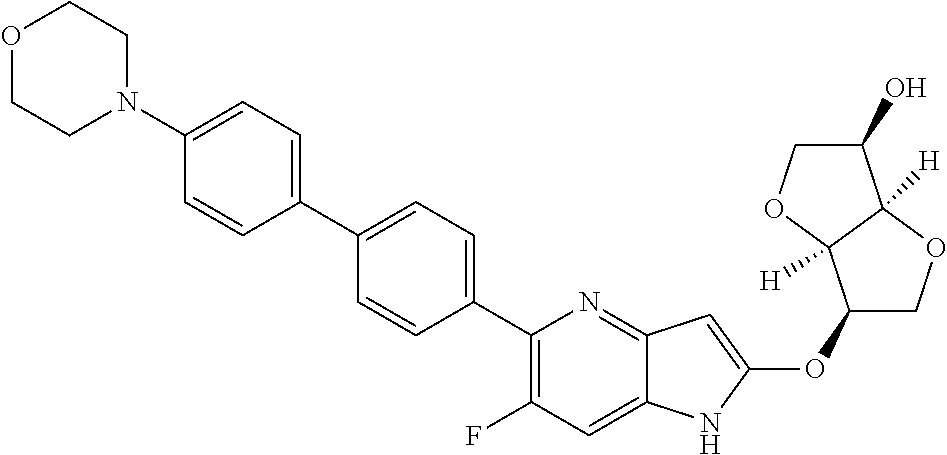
C1(OC2=CC3=NC(C4=CC=C(C5=CC=C(N6CCOCC6)C=C5)C=C4)=C(F)C=C3N2)COC2([H])C1([H])OCC2O
